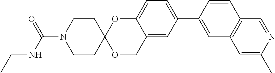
C12=CC(C3=CC4=C(C=C3)C=NC(C)=C4)=CC=C1OC1(OC2)CCN(C(NCC)=O)CC1
